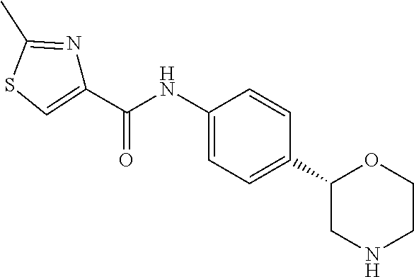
C1(C(NC2=CC=C(C3CNCCO3)C=C2)=O)=CSC(C)=N1
